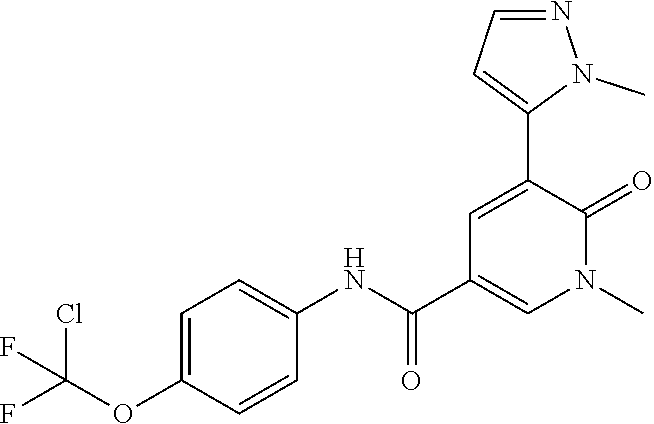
C1=C(C2=CC=NN2C)C(=O)N(C)C=C1C(NC1=CC=C(OC(F)(Cl)F)C=C1)=O
